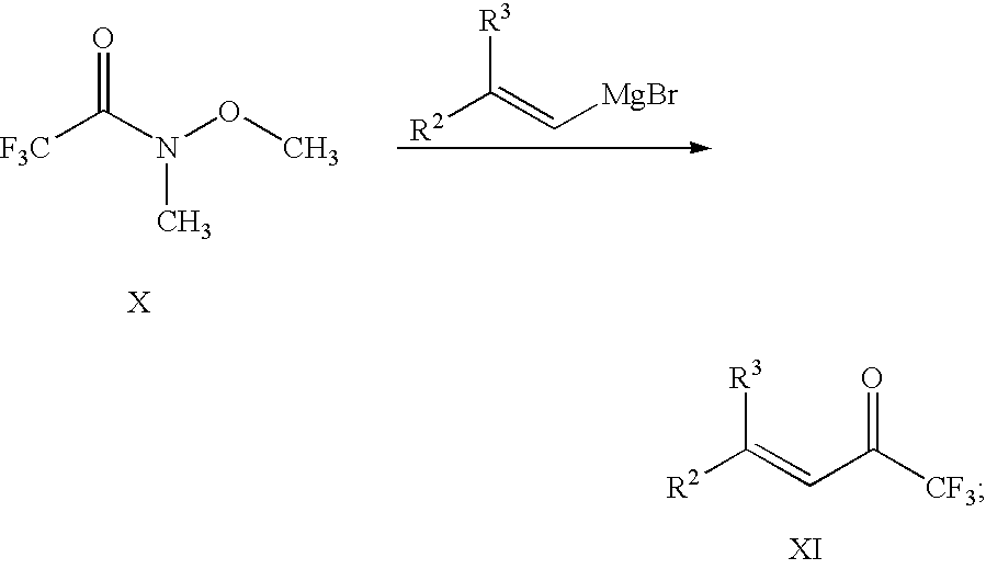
[R2]C(=C[MgBr])[R3].[F3C]C(N(OC)C)=O.[R2]C(=CC([CF3])=O)[R3]
